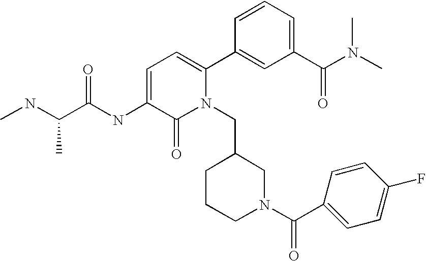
C1=C(NC(C(NC)C)=O)C(=O)N(CC2CCCN(C(C3=CC=C(F)C=C3)=O)C2)C(C2=CC(C(N(C)C)=O)=CC=C2)=C1
